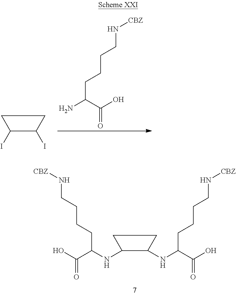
C1(I)C(I)CC1.NC(C(O)=O)CCCCN[CBZ].N(C(C(O)=O)CCCCN[CBZ])C1C(NC(C(O)=O)CCCCN[CBZ])CC1
